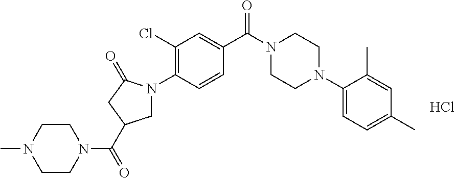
C1(Cl)=C(N2CC(C(N3CCN(C)CC3)=O)CC2=O)C=CC(C(N2CCN(C3=CC=C(C)C=C3C)CC2)=O)=C1.Cl
